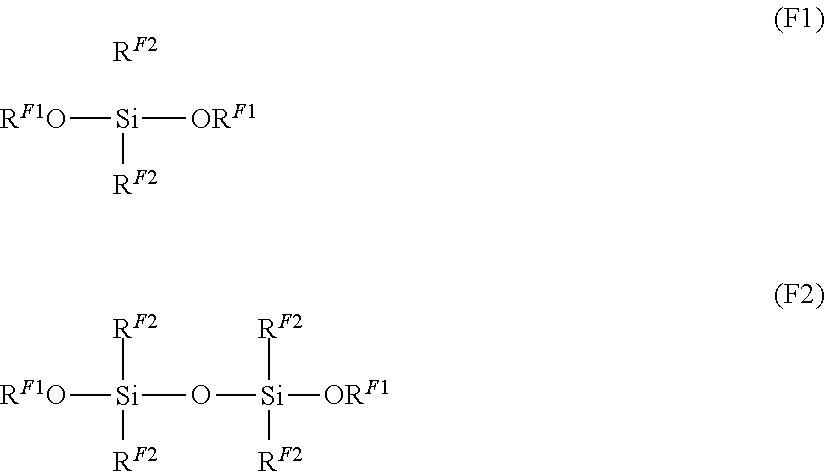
[RF1O][Si]([RF2])[ORF1].[RF2].[RF1O][Si]([RF2])([RF2])O[Si]([ORF1])([RF2])[RF2]
